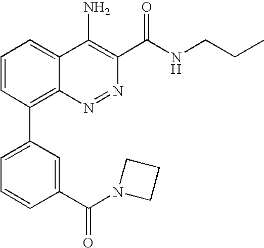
C1(C(N2CCC2)=O)=CC(C2=C3C(=CC=C2)C(N)=C(C(NCCC)=O)N=N3)=CC=C1
